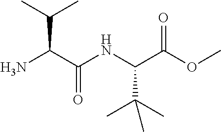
NC(C(NC(C(OC)=O)C(C)(C)C)=O)C(C)C
